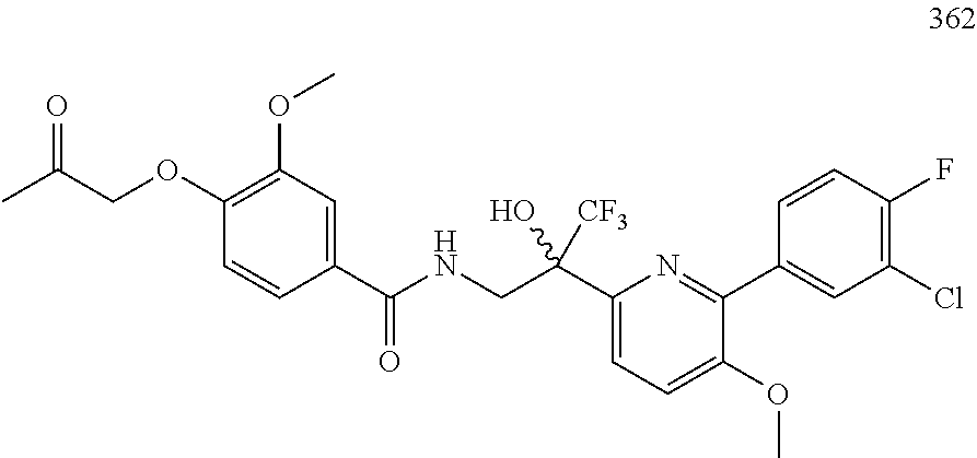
C1=CC(C(NCC(C2=CC=C(OC)C(C3=CC(Cl)=C(F)C=C3)=N2)([CF3])O)=O)=CC(OC)=C1OCC(C)=O
